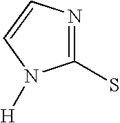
C1(S)=NC=CN1[H]
